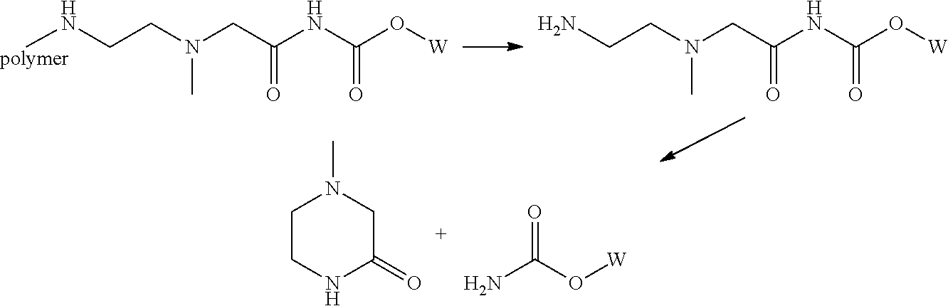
[polymer]NCCN(CC(NC(O[W])=O)=O)C.NCCN(CC(NC(O[W])=O)=O)C.C1CNC(=O)CN1C.NC(O[W])=O
